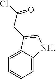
C1=C2C(=CC=C1)C(CC(Cl)=O)=C[NH]2
